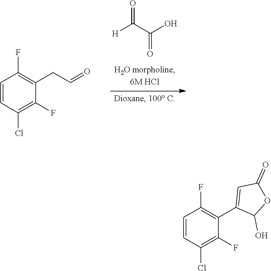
[H]C(C(O)=O)=O.C1=CC(Cl)=C(F)C(CC=O)=C1F.C1=CC(Cl)=C(F)C(C2=CC(=O)OC2O)=C1F
